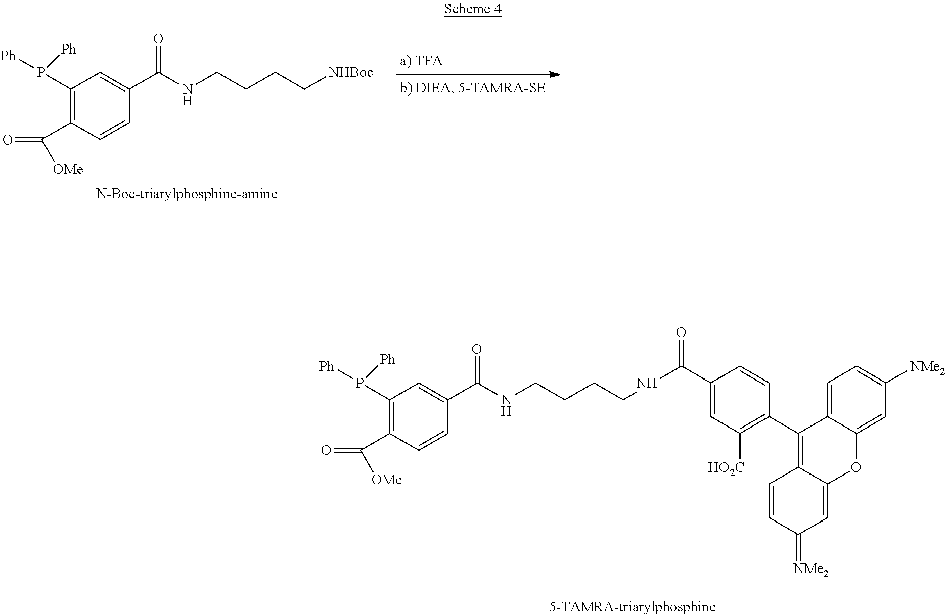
[NHBoc]CCCCNC(C1=CC(P([Ph])[Ph])=C(C(=O)[OMe])C=C1)=O.C1(C2=C([HO2C])C=C(C(=O)NCCCCNC(C3=CC(P([Ph])[Ph])=C(C(=O)[OMe])C=C3)=O)C=C2)=C2C(=CC(=[NMe2])C=C2)OC2=CC([NMe2])=CC=C12
